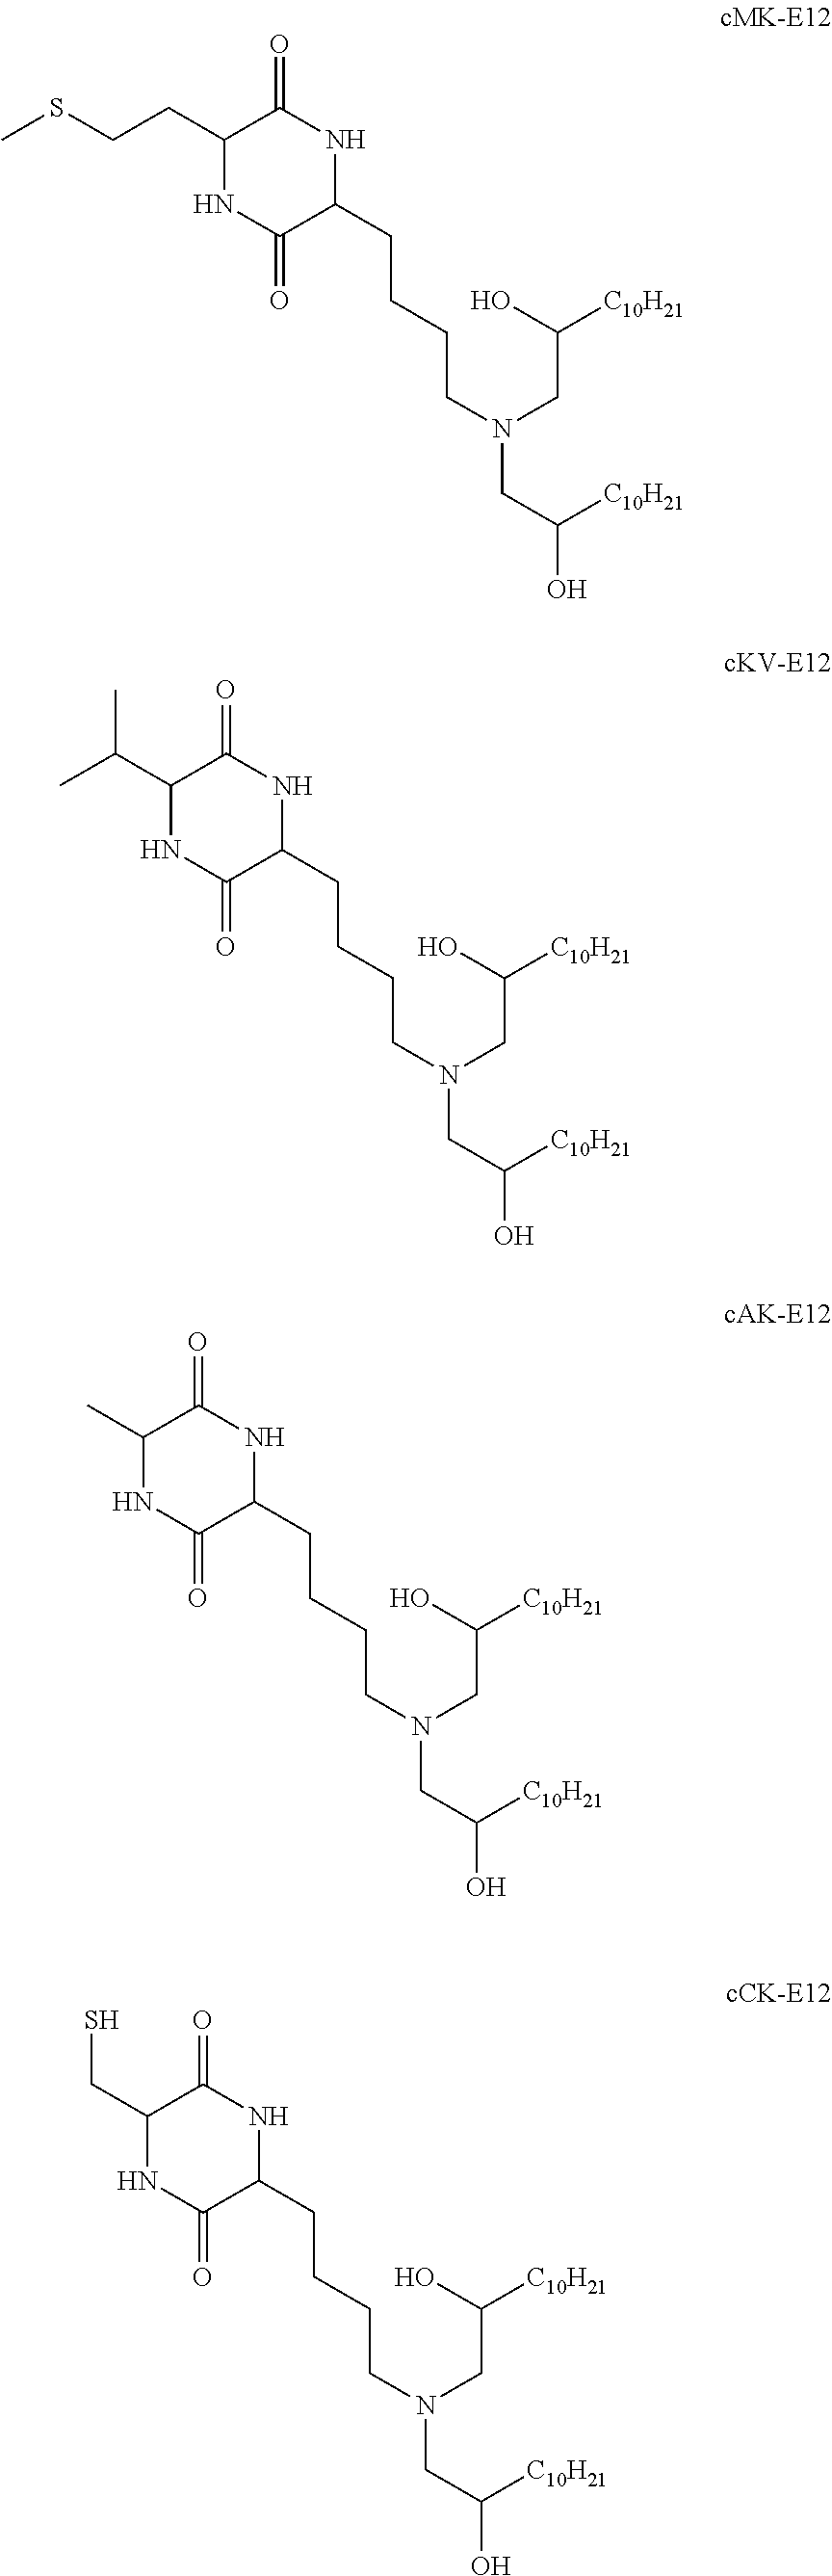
C1(CCSC)NC(=O)C(CCCCN(CC(O)[C10H21])CC([C10H21])O)NC1=O.C1(C(C)C)NC(=O)C(CCCCN(CC(O)[C10H21])CC([C10H21])O)NC1=O.C1(C)NC(=O)C(CCCCN(CC(O)[C10H21])CC([C10H21])O)NC1=O.C1(CS)NC(=O)C(CCCCN(CC(O)[C10H21])CC([C10H21])O)NC1=O
